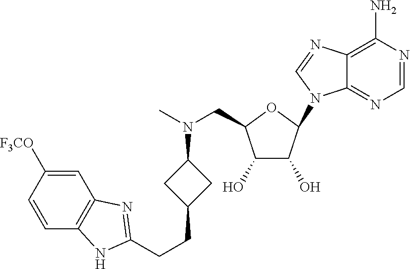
C12=NC=NC(N)=C1N=CN2C1C(O)C(O)C(CN(C2CC(CCC3=NC4=C(C=CC([F3CO])=C4)N3)C2)C)O1
